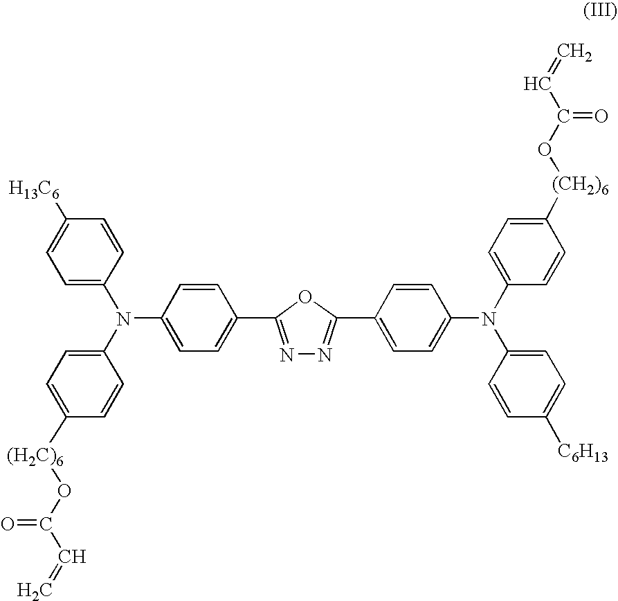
C1=C(N(C2=CC=C([(H2C)6]OC(C=C)=O)C=C2)C2=CC=C(C3=NN=C(C4=CC=C(N(C5=CC=C([(CH2)6]OC(C=C)=O)C=C5)C5=CC=C([C6H13])C=C5)C=C4)O3)C=C2)C=CC([H13C6])=C1
